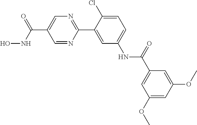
C(C1=CN=C(C2=CC(NC(C3=CC(OC)=CC(OC)=C3)=O)=CC=C2Cl)N=C1)(=O)NO
